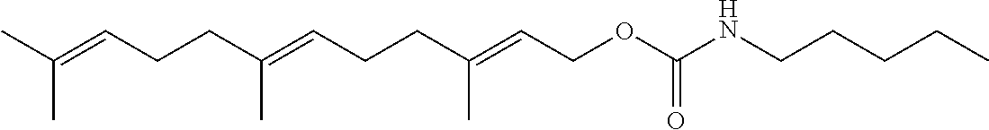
CC(=CCCC(=CCCC(=CCOC(NCCCCC)=O)C)C)C
